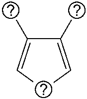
C1(C)=CCC=C1C
